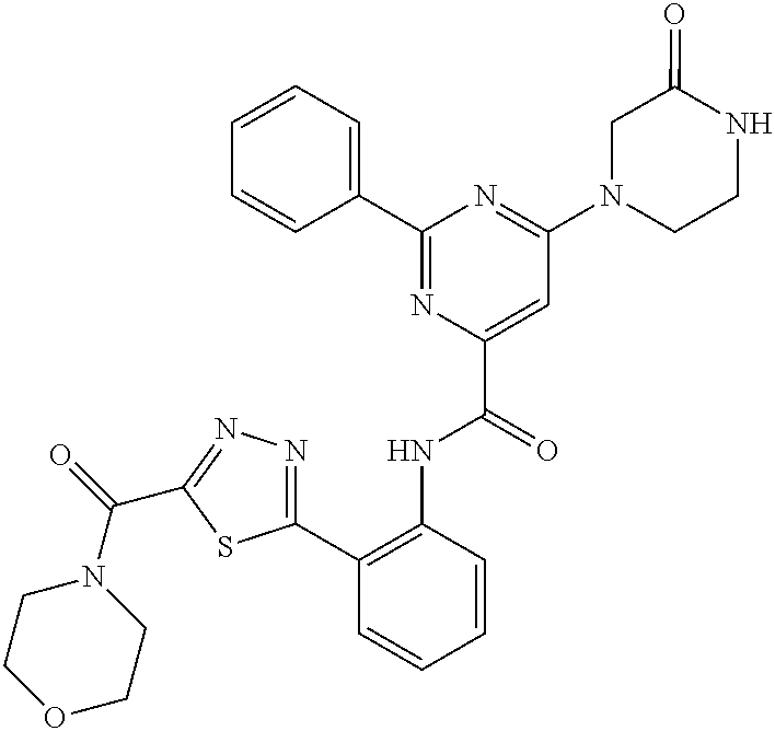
C1=CC=C(C2=NC(C(NC3=C(C4=NN=C(C(N5CCOCC5)=O)S4)C=CC=C3)=O)=CC(N3CCNC(=O)C3)=N2)C=C1
